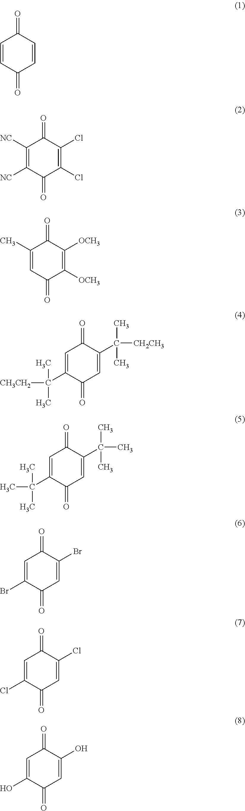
C1=CC(=O)C=CC1=O.C1([NC])=C([NC])C(=O)C(Cl)=C(Cl)C1=O.C1(C)=CC(=O)C([OCH3])=C([OCH3])C1=O.C1=C(C(C)(C)[CH3CH2])C(=O)C=C(C(C)(C)[CH2CH3])C1=O.C1=C(C(C)(C)C)C(=O)C=C(C(C)(C)C)C1=O.C1=C(Br)C(=O)C=C(Br)C1=O.C1=C(Cl)C(=O)C=C(Cl)C1=O.C1=C(O)C(=O)C=C(O)C1=O
